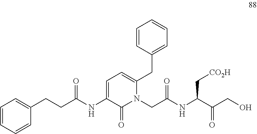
C(CC(NC1=CC=C(CC2=CC=CC=C2)N(CC(NC(C(CO)=O)C[CO2H])=O)C1=O)=O)C1=CC=CC=C1
